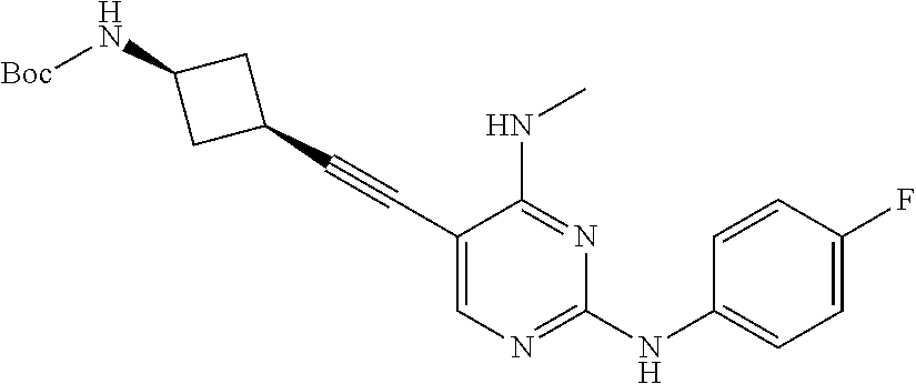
C1(C#CC2=CN=C(NC3=CC=C(F)C=C3)N=C2NC)CC(N[Boc])C1
